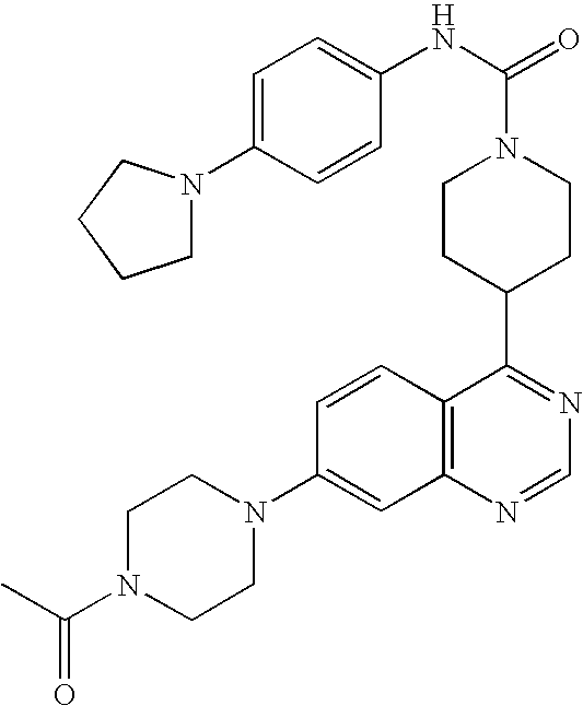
C1CC(C2=NC=NC3=C2C=CC(N2CCN(C(C)=O)CC2)=C3)CCN1C(=O)NC1=CC=C(N2CCCC2)C=C1
